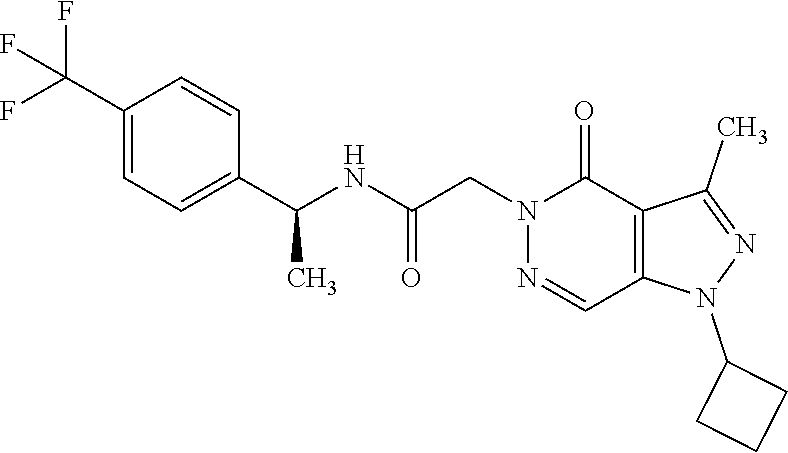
N1=CC2=C(C(=O)N1CC(NC(C1=CC=C(C(F)(F)F)C=C1)C)=O)C(C)=NN2C1CCC1
